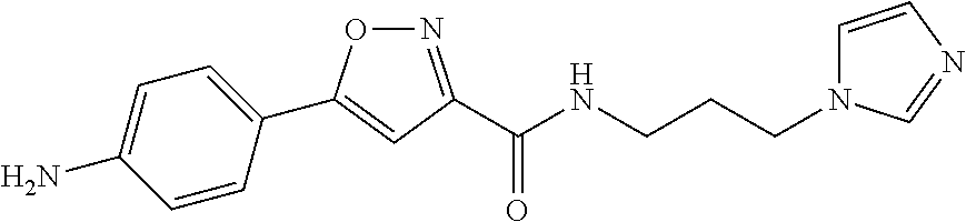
C1(C2=CC(C(NCCCN3C=CN=C3)=O)=NO2)=CC=C(N)C=C1
